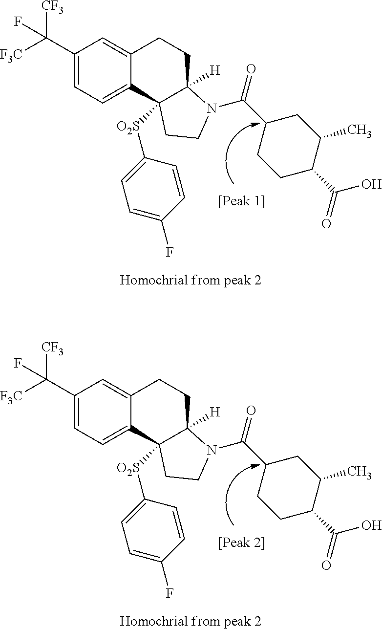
C1(C([F3C])([CF3])F)=CC=C2C(=C1)CCC1([H])C2([O2S]C2=CC=C(F)C=C2)CCN1C(C1CCC(C(O)=O)C(C)C1)=O.C1(C([F3C])([CF3])F)=CC=C2C(=C1)CCC1([H])C2([O2S]C2=CC=C(F)C=C2)CCN1C(C1CCC(C(O)=O)C(C)C1)=O
